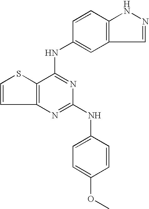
C12=C(C(NC3=CC4=C(C=C3)NN=C4)=NC(NC3=CC=C(OC)C=C3)=N1)SC=C2
